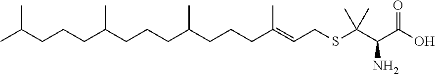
CC(CCCC(CCCC(CCCC(=CCSC(C(C(O)=O)N)(C)C)C)C)C)C
